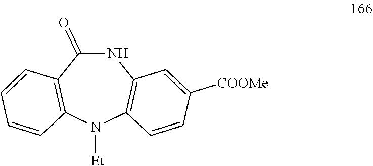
N1C(=O)C2=C(N([Et])C3=C1C=C([COOMe])C=C3)C=CC=C2
